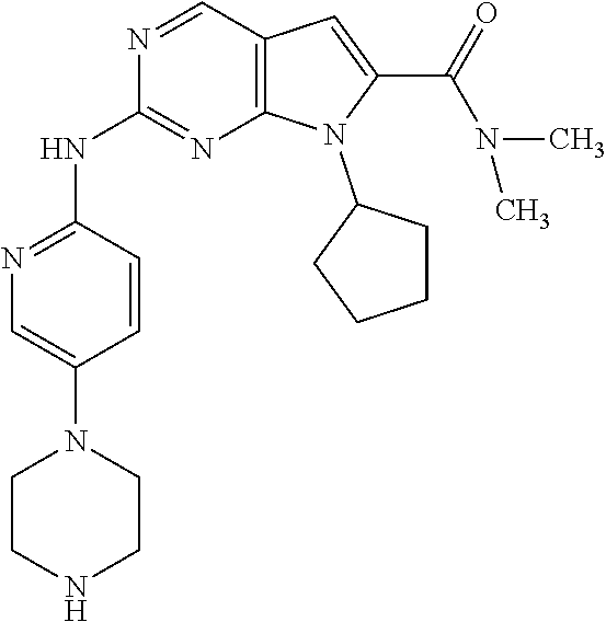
C1CNCCN1C1=CN=C(NC2=NC3=C(C=N2)C=C(C(=O)N(C)C)N3C2CCCC2)C=C1
